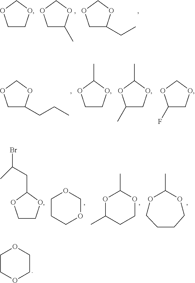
C1COCCO1.C1C(CC)OCO1.C1COCO1.C1C(C)OCO1.C1C(CCC)OCO1.C1COC(C)O1.C1(C)COC(C)O1.C1(F)COCO1.C1CCOCO1.O1C(C)CCOC1C.O1C(C)OCCCC1.C1COC(CC(Br)C)O1
